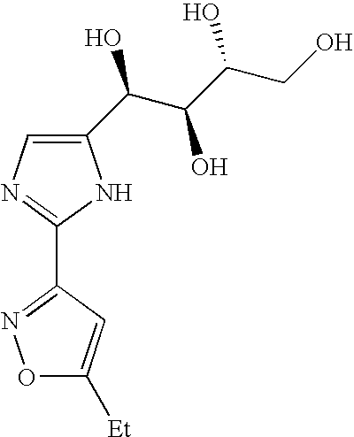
C1(C2=NOC([Et])=C2)=NC=C(C(C(C(CO)O)O)O)N1
